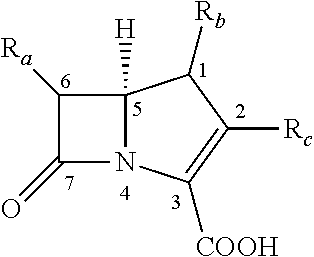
C12([H])N(C([COOH])=C([Rc])C1[Rb])C(=O)C2[Ra]
